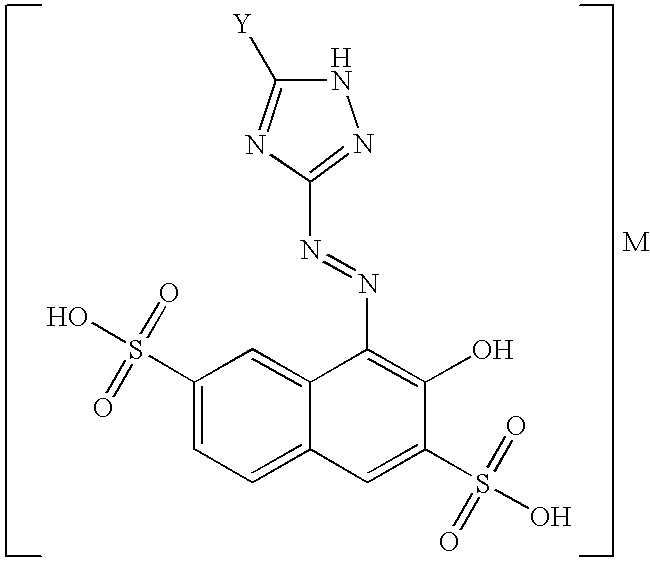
C1=C2C(=CC(S(O)(=O)=O)=C1)C(N=NC1=NNC([Y])=N1)=C(O)C(S(O)(=O)=O)=C2
